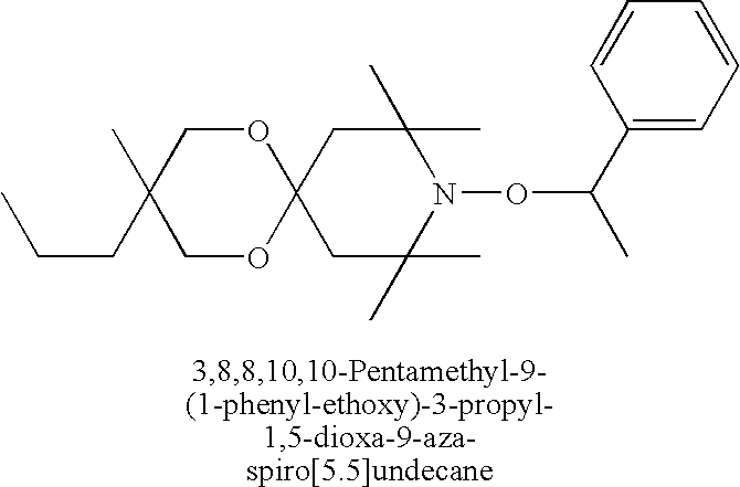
C12(CC(C)(C)N(OC(C)C3=CC=CC=C3)C(C)(C)C1)OCC(C)(CCC)CO2
